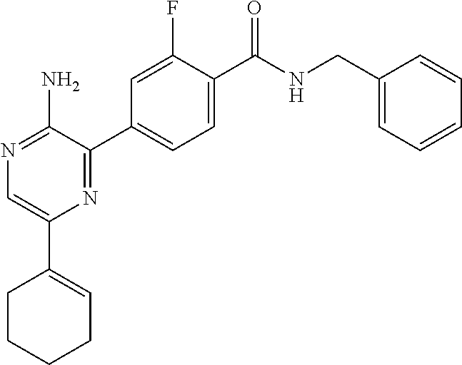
N1=C(N)C(C2=CC=C(C(NCC3=CC=CC=C3)=O)C(F)=C2)=NC(C2=CCCCC2)=C1
